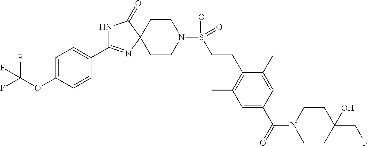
N1C(C2=CC=C(OC(F)(F)F)C=C2)=NC2(C1=O)CCN(S(CCC1=C(C)C=C(C(=O)N3CCC(O)(CF)CC3)C=C1C)(=O)=O)CC2
